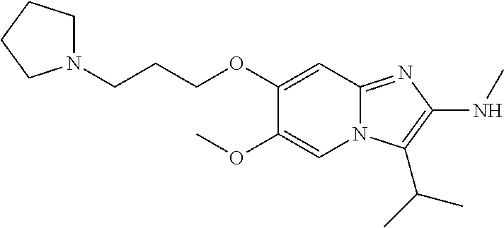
C1N(CCCOC2=CC3=NC(NC)=C(C(C)C)N3C=C2OC)CCC1
